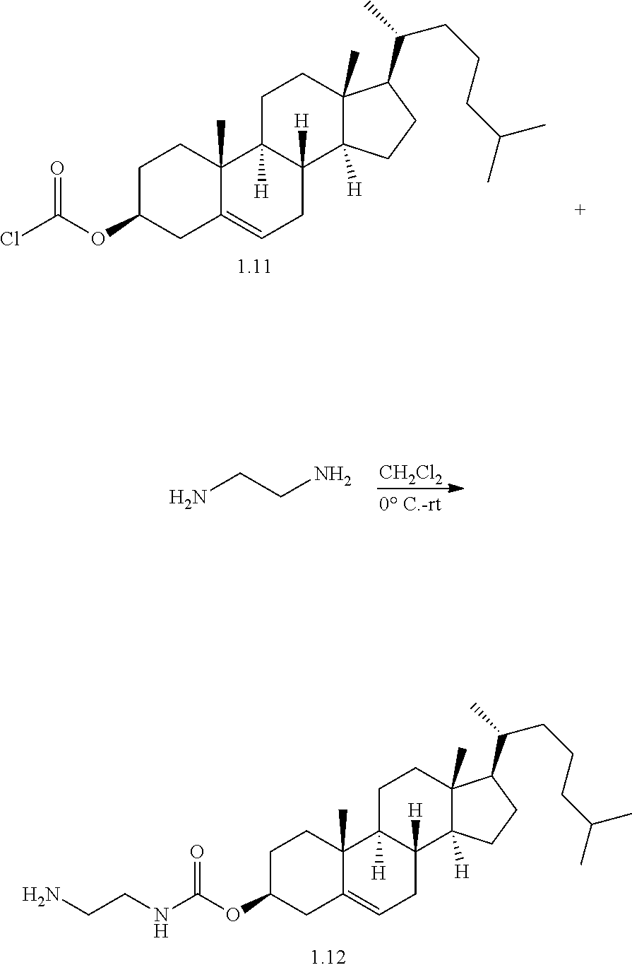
C1C(OC(Cl)=O)CC2=CCC3([H])C([H])(C2(C)C1)CCC1(C)C3([H])CCC1C(CCCC(C)C)C.[CH2Cl2].NCCN.C1C(OC(NCCN)=O)CC2=CCC3([H])C([H])(C2(C)C1)CCC1(C)C3([H])CCC1C(CCCC(C)C)C
